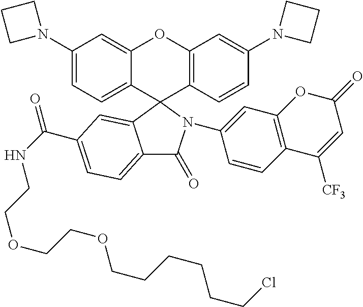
C1(N2CCC2)=CC=C2C(=C1)OC1=C(C23C2=CC(C(NCCOCCOCCCCCCCl)=O)=CC=C2C(=O)N3C2=CC3=C(C=C2)C([CF3])=CC(=O)O3)C=CC(N2CCC2)=C1
